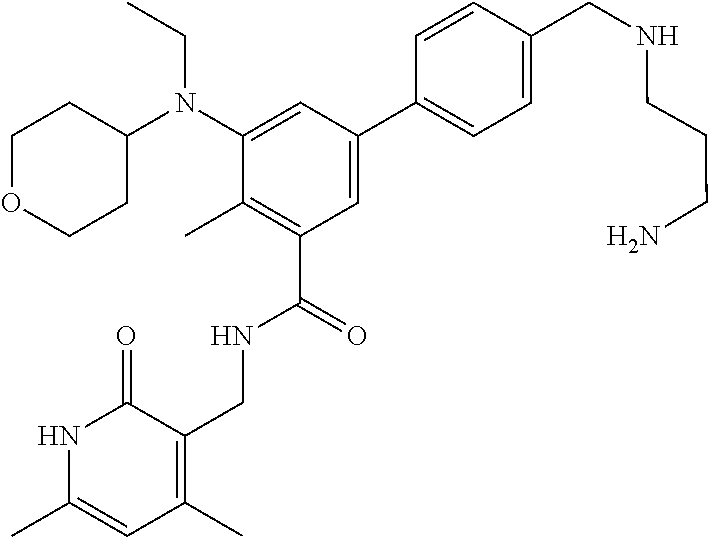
N1C(C)=CC(C)=C(CNC(C2=C(C)C(N(C3CCOCC3)CC)=CC(C3=CC=C(CNCCCN)C=C3)=C2)=O)C1=O
